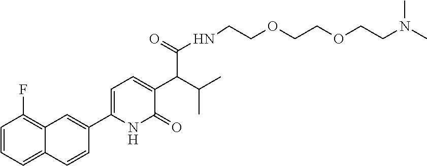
C1=CC=C2C(=C1F)C=C(C1=CC=C(C(C(C)C)C(=O)NCCOCCOCCN(C)C)C(=O)N1)C=C2
